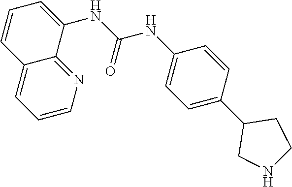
C1(NC(NC2=CC=CC3=CC=CN=C32)=O)=CC=C(C2CNCC2)C=C1
